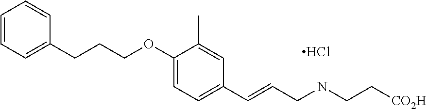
Cl.C1=CC=C(CCCOC2=CC=C(C=CCNCC[CO2H])C=C2C)C=C1
